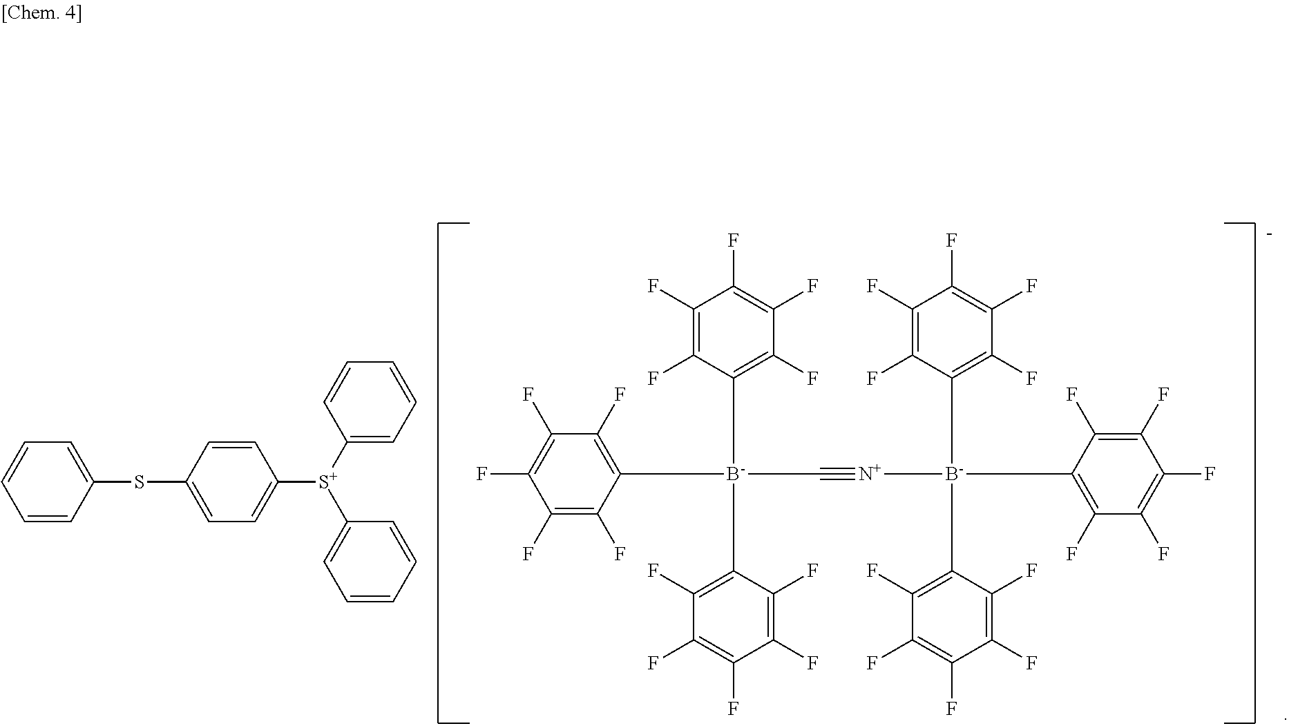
C1(F)=C(F)C([B-](C2=C(F)C(F)=C(F)C(F)=C2F)(C2=C(F)C(F)=C(F)C(F)=C2F)C#[N+][B-](C2=C(F)C(F)=C(F)C(F)=C2F)(C2=C(F)C(F)=C(F)C(F)=C2F)C2=C(F)C(F)=C(F)C(F)=C2F)=C(F)C(F)=C1F.C1=CC(SC2=CC=C([S+](C3=CC=CC=C3)C3=CC=CC=C3)C=C2)=CC=C1
